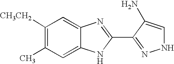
C1([CH3CH2])=C(C)C=C2C(=C1)N=C(C1=NNC=C1N)N2
